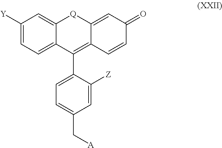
C1([Y])=CC=C2C(=C1)[Q]C1=CC(=O)C=CC1=C2C1=CC=C(C[A])C=C1[Z]
